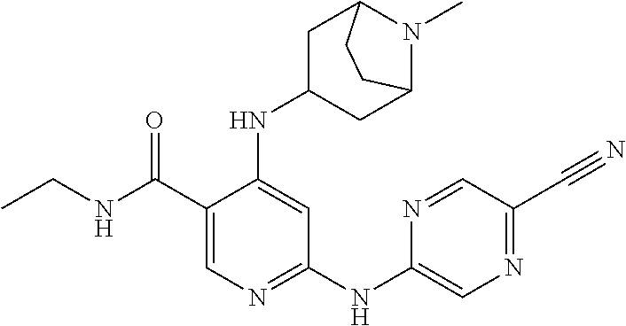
C1(C(NCC)=O)=CN=C(NC2=CN=C(C#N)C=N2)C=C1NC1CC2N(C)C(C1)CC2
